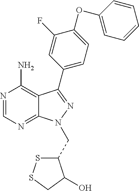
N1=CN=C2C(=C1N)C(C1=CC=C(OC3=CC=CC=C3)C(F)=C1)=NN2CC1SSCC1O
